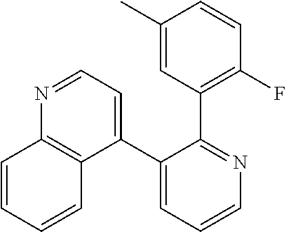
C1(C2=CC=NC3=C2C=CC=C3)=CC=CN=C1C1=C(F)C=CC(C)=C1
